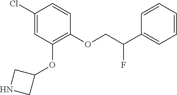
C1(Cl)=CC(OC2CNC2)=C(OCC(C2=CC=CC=C2)F)C=C1
